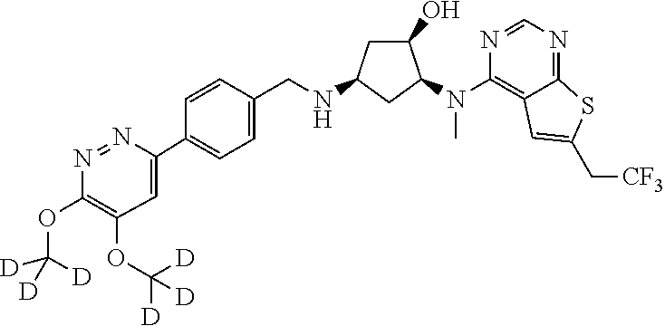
C1(C2=CC(OC([D])([D])[D])=C(OC([D])([D])[D])N=N2)=CC=C(CNC2CC(O)C(N(C3=C4C(=NC=N3)SC(C[CF3])=C4)C)C2)C=C1
